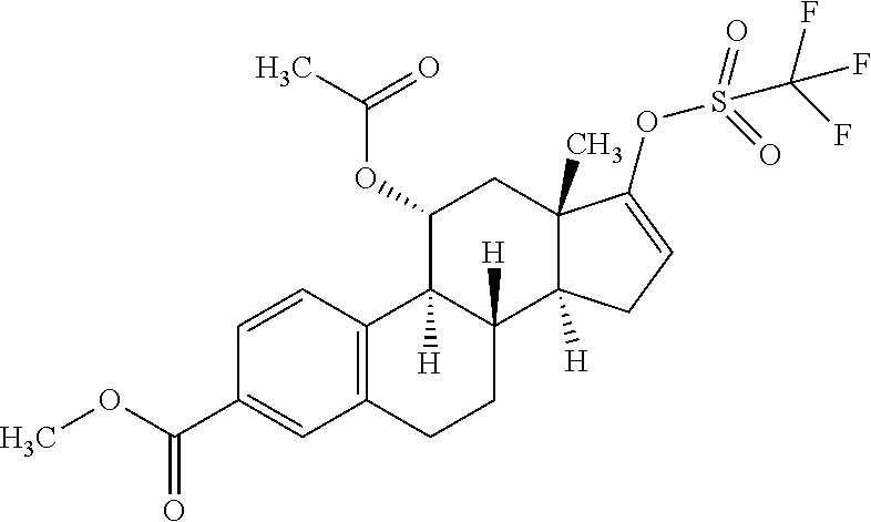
C12=C(C=CC(C(OC)=O)=C1)C1([H])C([H])(CC2)C2([H])C(C)(CC1OC(C)=O)C(OS(=O)(=O)C(F)(F)F)=CC2
